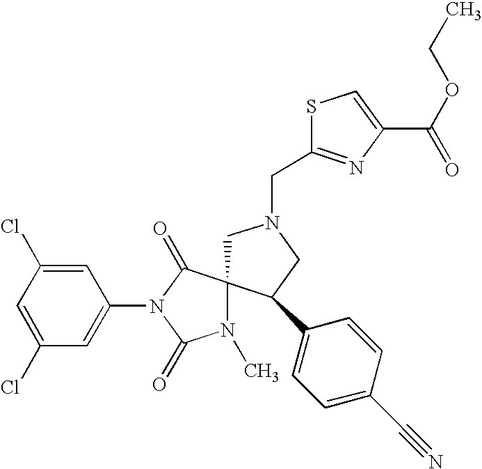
C1N(CC2=NC(C(OCC)=O)=CS2)CC(C2=CC=C(C#N)C=C2)C12N(C)C(=O)N(C1=CC(Cl)=CC(Cl)=C1)C2=O
